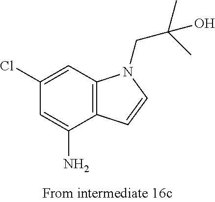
C1(N)=CC(Cl)=CC2=C1C=CN2CC(C)(C)O
